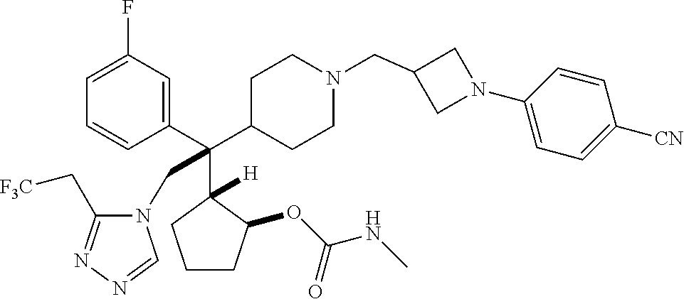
C1=C(F)C=C(C(C2CCN(CC3CN(C4=CC=C([CN])C=C4)C3)CC2)(C2([H])C(OC(NC)=O)CCC2)CN2C(C[F3C])=NN=C2)C=C1
